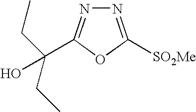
N1=C([SO2Me])OC(C(CC)(CC)O)=N1
